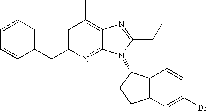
C1=C(CC2=CC=CC=C2)N=C2C(=C1C)N=C(CC)N2C1C2=C(CC1)C=C(Br)C=C2
